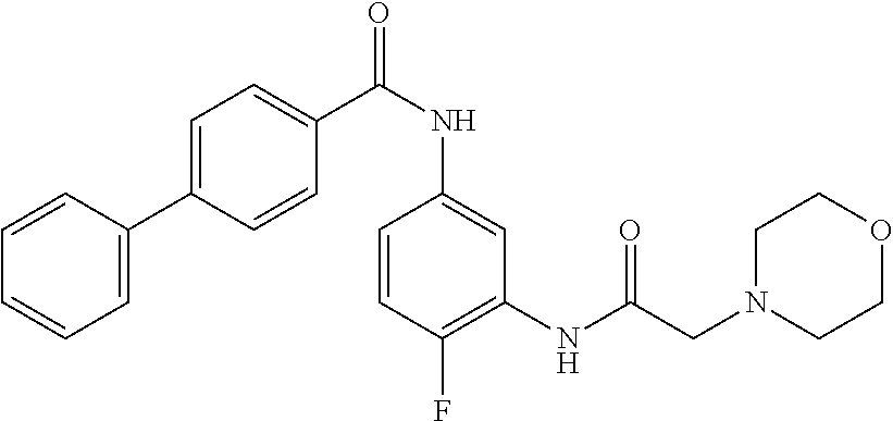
C1=CC(F)=C(NC(CN2CCOCC2)=O)C=C1NC(C1=CC=C(C2=CC=CC=C2)C=C1)=O
